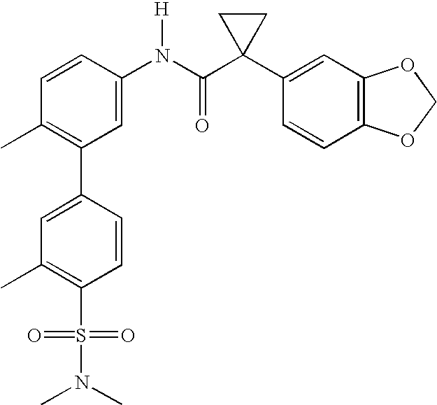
C1(N(C(C2(C3=CC4=C(C=C3)OCO4)CC2)=O)[H])=CC(C2=CC(C)=C(S(=O)(=O)N(C)C)C=C2)=C(C)C=C1
